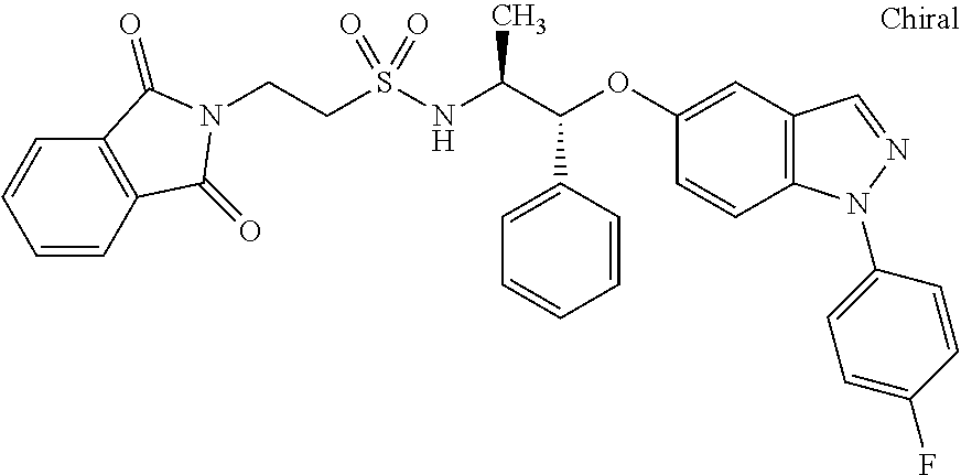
C(S(NC(C(OC1=CC2=C(C=C1)N(C1=CC=C(F)C=C1)N=C2)C1=CC=CC=C1)C)(=O)=O)CN1C(=O)C2=C(C=CC=C2)C1=O
